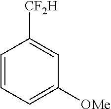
C1=CC=C([OMe])C=C1[CF2H]
